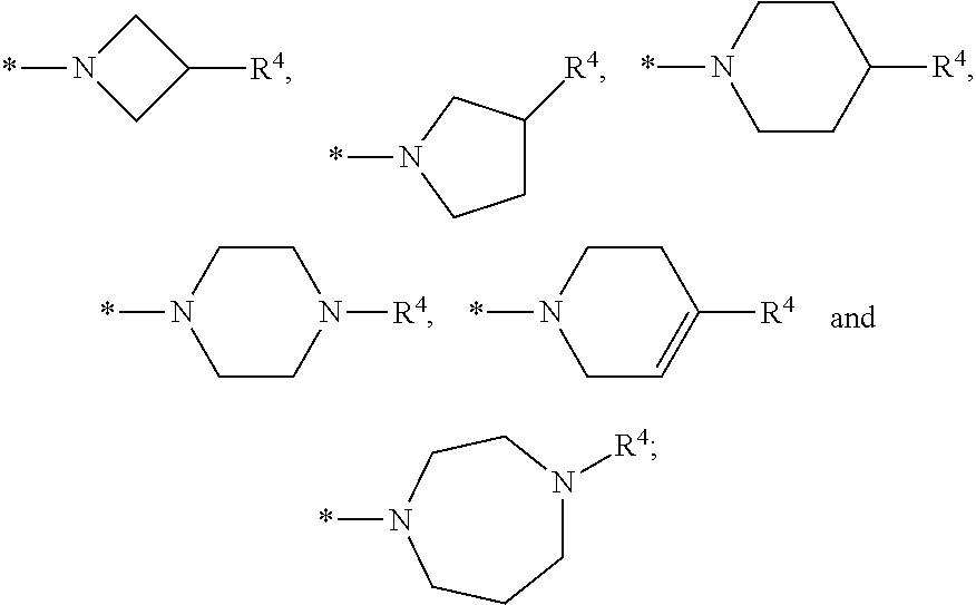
C1CN(*)CCC1[R4].*N1CC([R4])C1.C1C([R4])CN(*)C1.C1CN(*)CCN1[R4].C1CN(*)CC=C1[R4].*N1CCCN([R4])CC1
